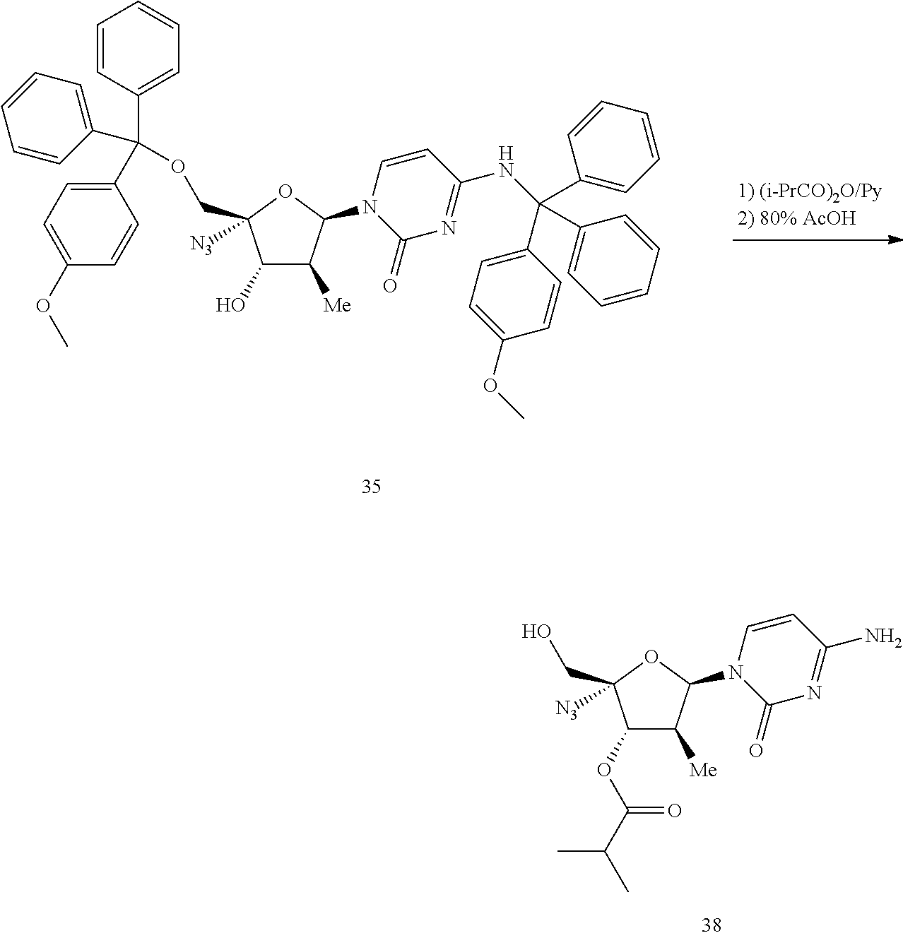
C1(OC(C(C)C)=O)C([Me])C(N2C(=O)N=C(N)C=C2)OC1(CO)[N3].C1(O)C([Me])C(N2C(=O)N=C(NC(C3=CC=C(OC)C=C3)(C3=CC=CC=C3)C3=CC=CC=C3)C=C2)OC1(COC(C1=CC=CC=C1)(C1=CC=CC=C1)C1=CC=C(OC)C=C1)[N3]
